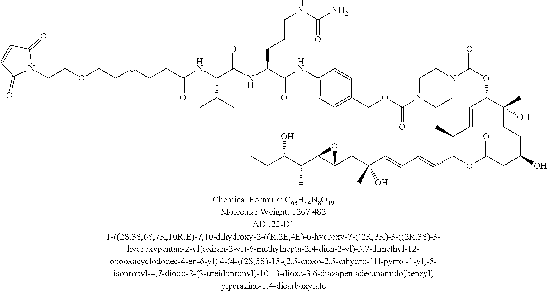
C1(COC(N2CCN(C(OC3C(C)(O)CCC(O)CC(=O)OC(C(=CC=CC(CC4C(C(C(CC)O)C)O4)(C)O)C)C(C)C=C3)=O)CC2)=O)=CC=C(NC(C(NC(C(NC(CCOCCOCCN2C(=O)C=CC2=O)=O)C(C)C)=O)CCCNC(N)=O)=O)C=C1
